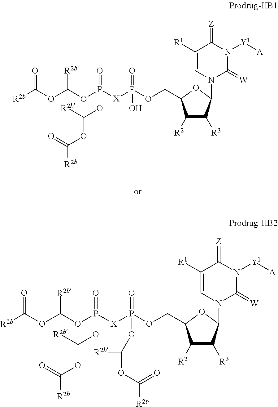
C(OP([X]P(OCC1C([R2])C([R3])C(N2C(=[W])N([Y1][A])C(=[Z])C([R1])=C2)O1)(=O)OC(OC([R2b])=O)[R2b])(=O)OC([R2b])OC([R2b])=O)(OC([R2b])=O)[R2b].C(OP([X]P(OCC1C([R2])C([R3])C(N2C(=[W])N([Y1][A])C(=[Z])C([R1])=C2)O1)(=O)O)(=O)OC([R2b])OC([R2b])=O)(OC([R2b])=O)[R2b]
